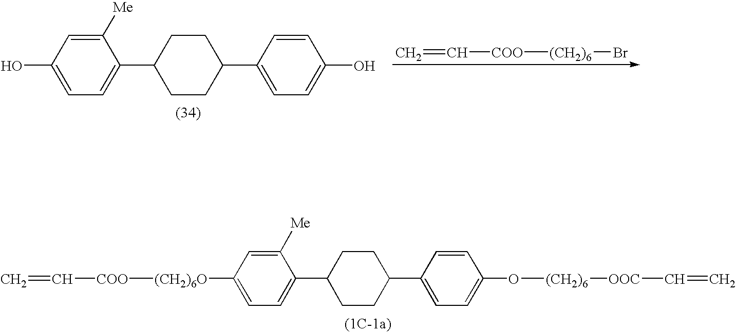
C=C[COO][(CH2)6]Br.C1=C(O)C=C([Me])C(C2CCC(C3=CC=C(O)C=C3)CC2)=C1.C1=C([(CH2)6O][COO]C=C)C=C([Me])C(C2CCC(C3=CC=C(O[(CH2)6][OOC]C=C)C=C3)CC2)=C1
